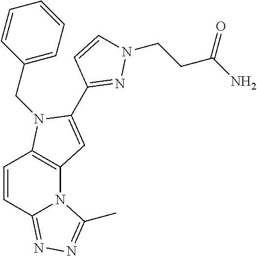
C12=C(N(CC3=CC=CC=C3)C(C3=NN(CCC(N)=O)C=C3)=C1)C=CC1=NN=C(C)N21
